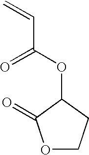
C(=C)C(OC1C(=O)OCC1)=O
